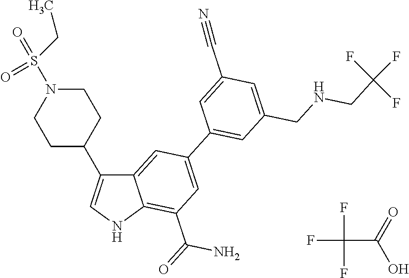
FC(C(=O)O)(F)F.C12=CC(C3=CC(CNCC(F)(F)F)=CC(C#N)=C3)=CC(C(N)=O)=C1NC=C2C1CCN(S(=O)(=O)CC)CC1
